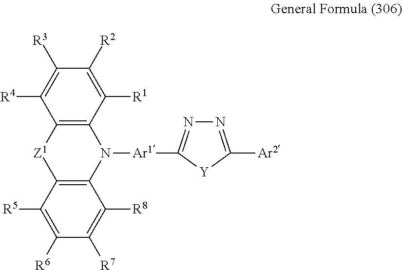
C12=C(C([R1])=C([R2])C([R3])=C1[R4])N([Ar1]C1=NN=C([Ar2])[Y]1)C1=C([Z1]2)C([R5])=C([R6])C([R7])=C1[R8]
